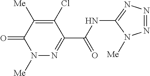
N1([Me])N=C(C(NC2=NN=NN2[Me])=O)C(Cl)=C([Me])C1=O
